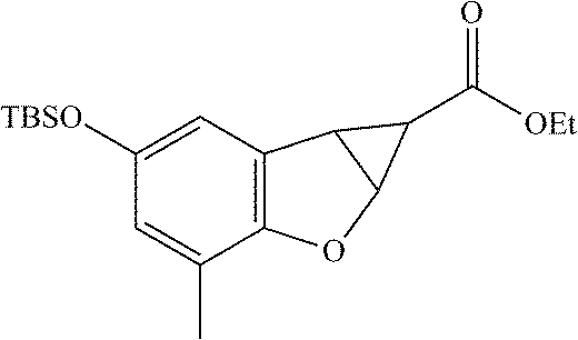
C12=C(C=C([TBSO])C=C1C)C1C(O2)C1C([OEt])=O
